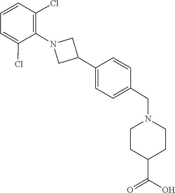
C1=CC(CN2CCC(C(=O)O)CC2)=CC=C1C1CN(C2=C(Cl)C=CC=C2Cl)C1
